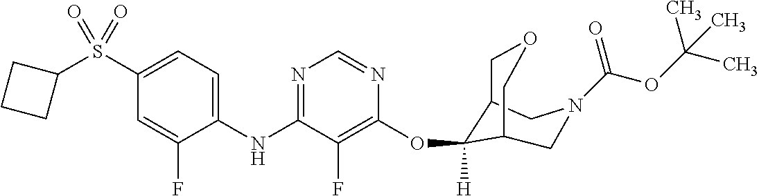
C1(S(C2CCC2)(=O)=O)=CC=C(NC2=NC=NC(OC3([H])C4COCC3CN(C(OC(C)(C)C)=O)C4)=C2F)C(F)=C1
